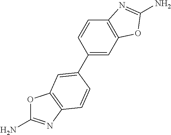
C1(C2=CC3=C(N=C(N)O3)C=C2)=CC2=C(C=C1)N=C(N)O2
